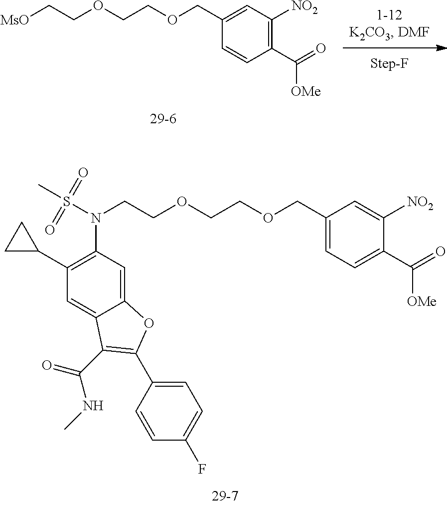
C1(COCCOCC[MsO])=CC([NO2])=C(C([OMe])=O)C=C1.C(OCCOCCN(S(C)(=O)=O)C1=C(C2CC2)C=C2C(=C1)OC(C1=CC=C(F)C=C1)=C2C(=O)NC)C1=CC=C(C([OMe])=O)C([NO2])=C1
